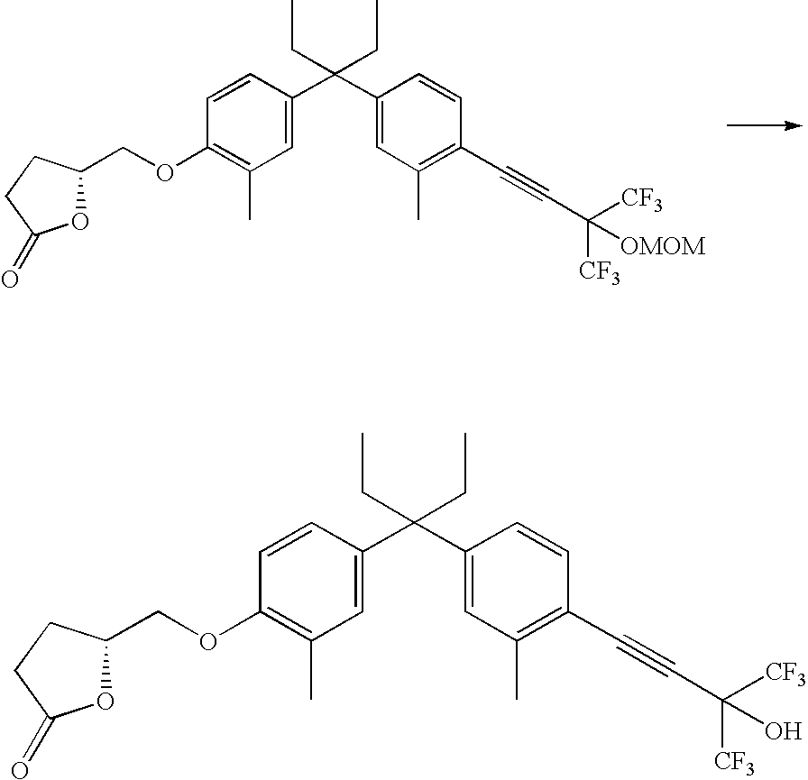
C1=CC(C(C2=CC(C)=C(C#CC(O)([CF3])[CF3])C=C2)(CC)CC)=CC(C)=C1OCC1OC(=O)CC1.C1=CC(C(C2=CC(C)=C(C#CC([OMOM])([CF3])[CF3])C=C2)(CC)CC)=CC(C)=C1OCC1OC(=O)CC1
